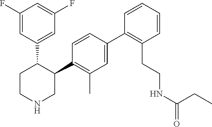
C1(C2=C(C)C=C(C3=C(CCNC(=O)CC)C=CC=C3)C=C2)C(C2=CC(F)=CC(F)=C2)CCNC1
